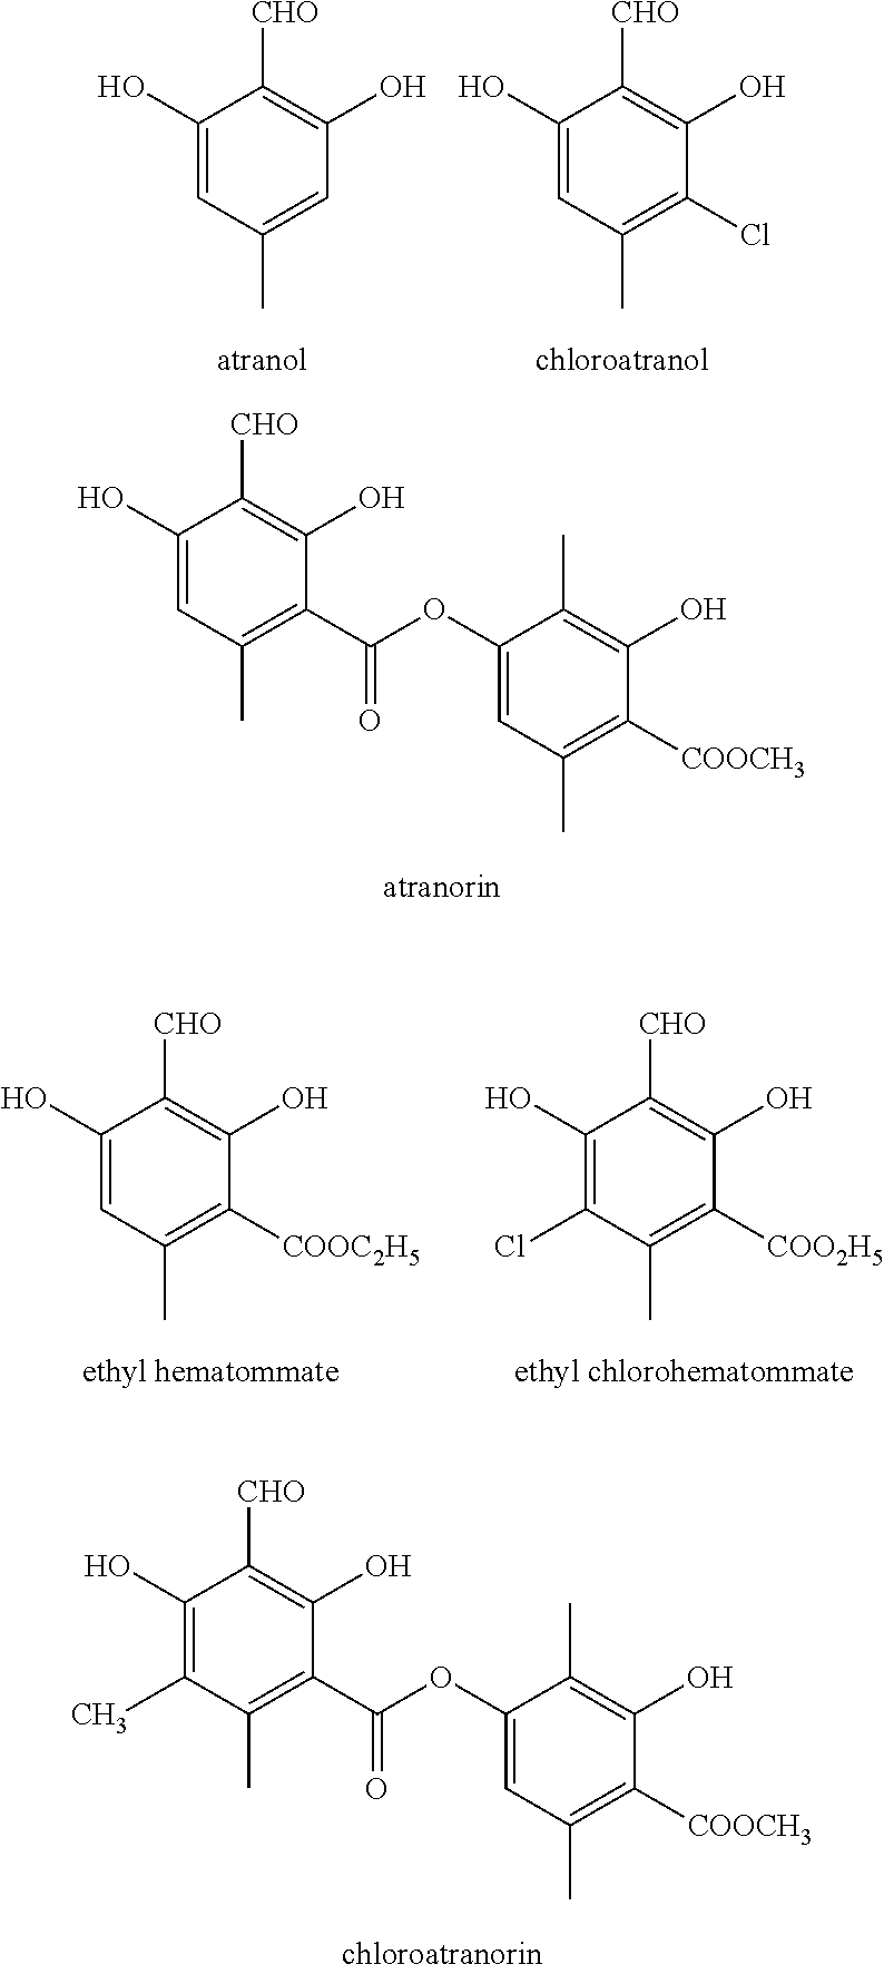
C1(O)=CC(C)=C(C(=O)OC2=CC(C)=C([COOCH3])C(O)=C2C)C(O)=C1[CHO].C1(O)=CC(C)=CC(O)=C1[CHO].C1(O)=CC(C)=C(Cl)C(O)=C1[CHO].C1(O)=CC(C)=C([COOC2H5])C(O)=C1[CHO].C1(O)=C(Cl)C(C)=C([COO2H5])C(O)=C1[CHO].C1(O)=C(C)C(C)=C(C(=O)OC2=CC(C)=C([COOCH3])C(O)=C2C)C(O)=C1[CHO]
